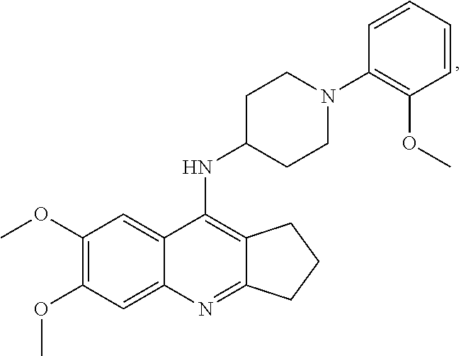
C12=C(NC3CCN(C4=C(OC)C=CC=C4)CC3)C3=CC(OC)=C(OC)C=C3N=C1CCC2
